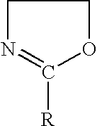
C1N=C([R])OC1
